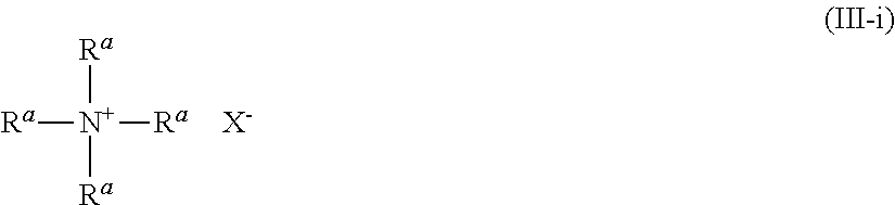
[Ra][N+]([Ra])([Ra])[Ra].[X-]
